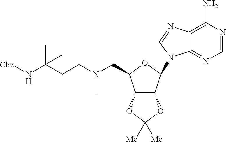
C1=NC(N)=C2C(=N1)N(C1C3C(C(CN(C)CCC(N[Cbz])(C)C)O1)OC([Me])([Me])O3)C=N2
